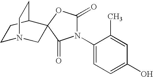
C1N2CC3(C(C1)CC2)OC(=O)N(C1=CC=C(O)C=C1C)C3=O
